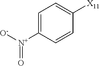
C1=C([N+](=O)[O-])C=CC([X11])=C1
